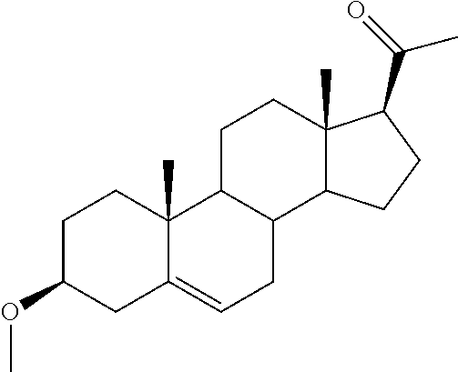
C1C(OC)CC2=CCC3C(C2(C)C1)CCC1(C)C3CCC1C(=O)C
